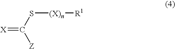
[X]=C(S[(X)n][R1])[Z]
